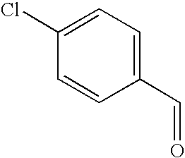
C1(C=O)=CC=C(Cl)C=C1
